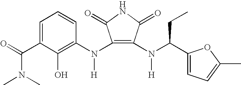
C1(N(C2=C(O)C(C(=O)N(C)C)=CC=C2)[H])=C(N(C(C2=CC=C(C)O2)CC)[H])C(=O)NC1=O
